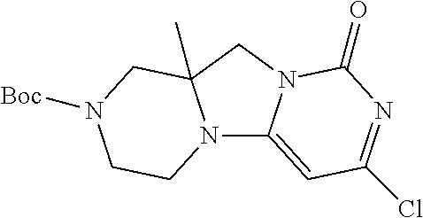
N12C3=CC(Cl)=NC(=O)N3CC1(C)CN([Boc])CC2
